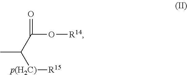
CC(C(O[R14])=O)[p(H2C)][R15]
